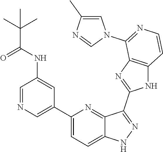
C1(C2=CN=CC(NC(C(C)(C)C)=O)=C2)=CC=C2C(=N1)C(C1=NC3=C(N1)C=CN=C3N1C=C(C)N=C1)=NN2
